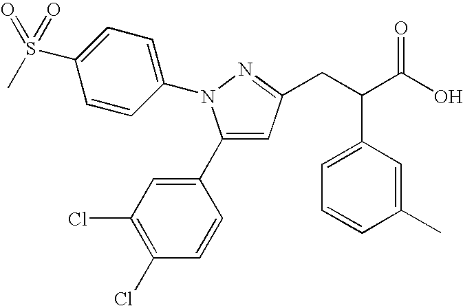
C1(C2=CC(Cl)=C(Cl)C=C2)=CC(CC(C(O)=O)C2=CC=CC(C)=C2)=NN1C1=CC=C(S(=O)(C)=O)C=C1
